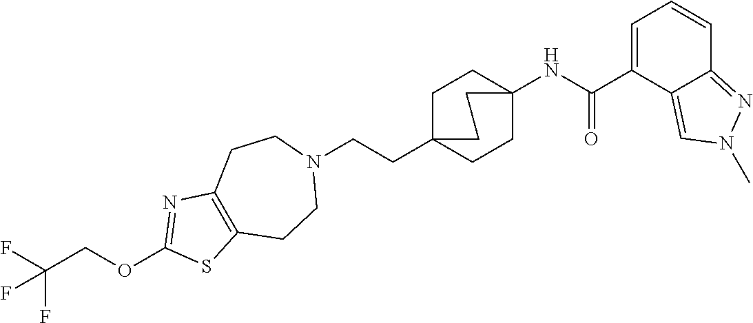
C1C2(CCN3CCC4=C(CC3)SC(OCC(F)(F)F)=N4)CCC(NC(C3=CC=CC4=NN(C)C=C34)=O)(C1)CC2
